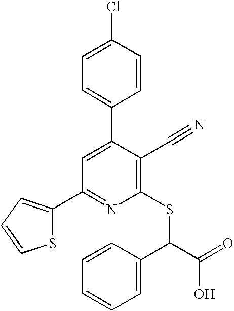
C1=C(Cl)C=CC(C2=CC(C3=CC=CS3)=NC(SC(C(O)=O)C3=CC=CC=C3)=C2C#N)=C1
